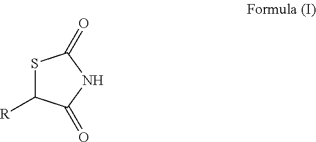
S1C([R])C(=O)NC1=O
